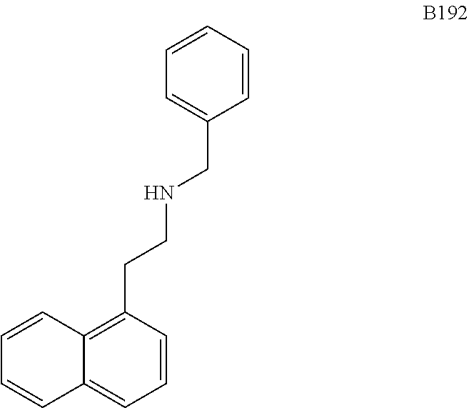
C1=CC2=C(CCNCC3=CC=CC=C3)C=CC=C2C=C1
